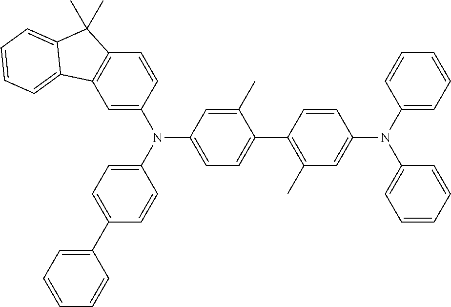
C1=C(N(C2=CC=C(C3=CC=CC=C3)C=C2)C2=CC=C(C3=C(C)C=C(N(C4=CC=CC=C4)C4=CC=CC=C4)C=C3)C(C)=C2)C=CC2=C1C1=CC=CC=C1C2(C)C
